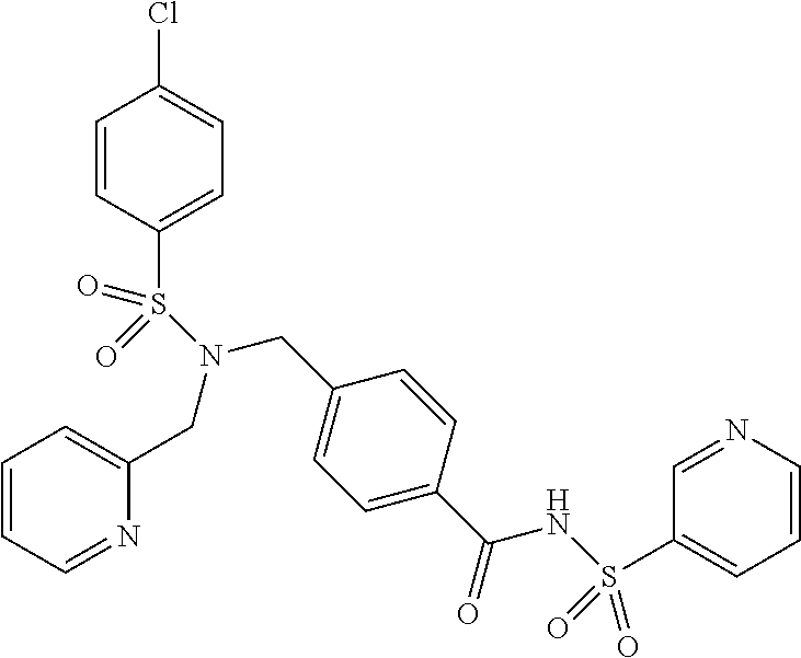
C1=CC=NC(CN(CC2=CC=C(C(=O)NS(=O)(=O)C3=CC=CN=C3)C=C2)S(C2=CC=C(Cl)C=C2)(=O)=O)=C1
